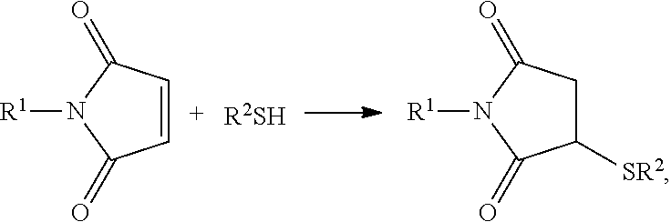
C1=CC(=O)N([R1])C1=O.[R2SH].C1([SR2])CC(=O)N([R1])C1=O
